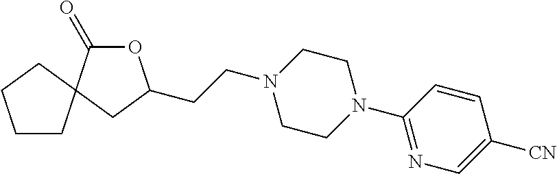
C1CC2(CC1)C(=O)OC(CCN1CCN(C3=NC=C([CN])C=C3)CC1)C2
